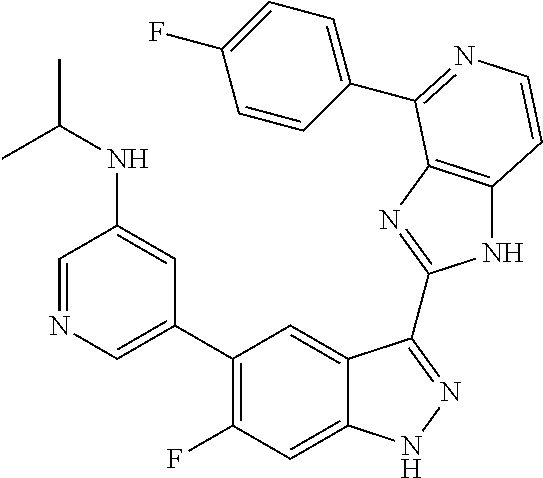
C1=C(C2=C(F)C=C3C(=C2)C(C2=NC4=C(N2)C=CN=C4C2=CC=C(F)C=C2)=NN3)C=C(NC(C)C)C=N1
